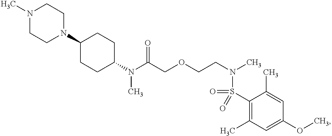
N(C(COCCN(C)S(C1=C(C)C=C(OC)C=C1C)(=O)=O)=O)(C)C1CCC(N2CCN(C)CC2)CC1
